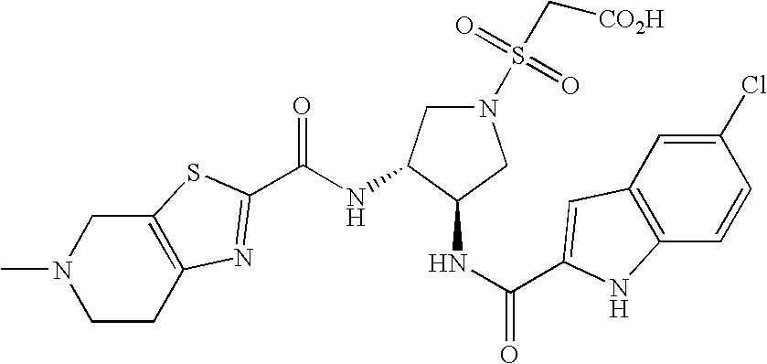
N(C(=O)C1=NC2=C(CN(C)CC2)S1)C1CN(S(C[CO2H])(=O)=O)CC1NC(=O)C1=CC2=C(C=CC(Cl)=C2)N1
